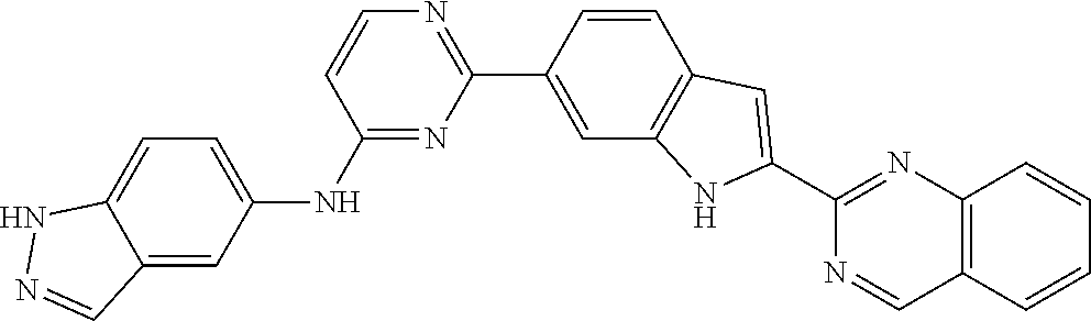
C1=CC2=C(C=C1C1=NC=CC(NC3=CC=C4NN=CC4=C3)=N1)NC(C1=NC3=C(C=N1)C=CC=C3)=C2
